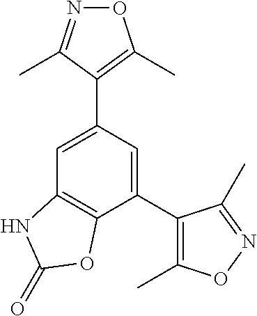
N1=C(C)C(C2=CC3=C(C(C4=C(C)ON=C4C)=C2)OC(=O)N3)=C(C)O1
